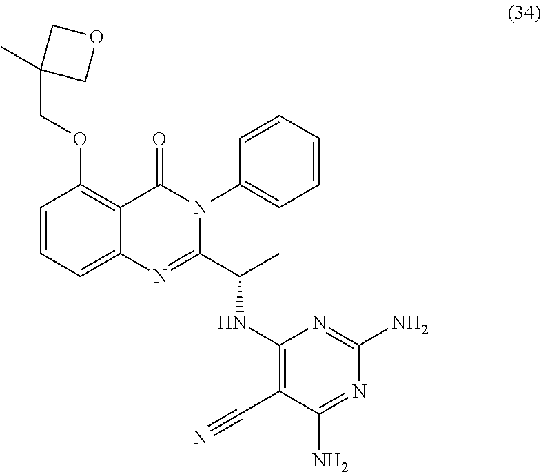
C1=CC=C2C(=C1OCC1(C)COC1)C(=O)N(C1=CC=CC=C1)C(C(C)NC1=C(C#N)C(N)=NC(N)=N1)=N2
